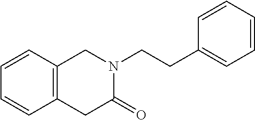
C1=CC2=C(C=C1)CN(CCC1=CC=CC=C1)C(=O)C2
